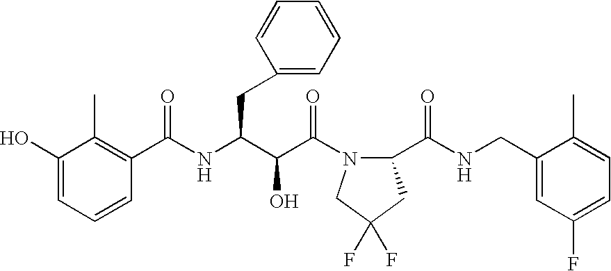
C1(O)=CC=CC(C(NC(C(C(=O)N2C(C(NCC3=CC(F)=CC=C3C)=O)CC(F)(F)C2)O)CC2=CC=CC=C2)=O)=C1C
